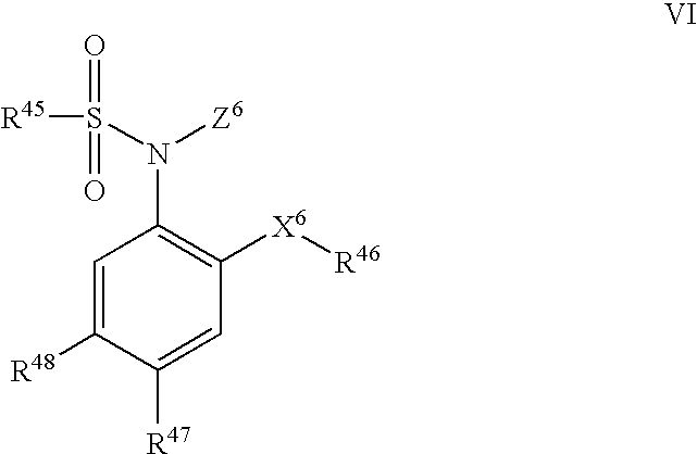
C1=C([R48])C([R47])=CC([X6][R46])=C1N(S(=O)(=O)[R45])[Z6]
